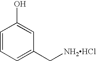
C1=CC=C(C[NH2HCl])C=C1O
